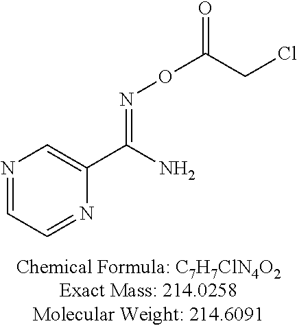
N1=CC=NC(C(N)=NOC(CCl)=O)=C1
